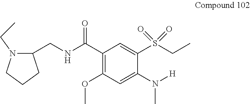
C1(N([H])C)=CC(OC)=C(C(NCC2N(CC)CCC2)=O)C=C1S(CC)(=O)=O
